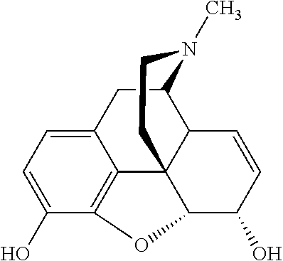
C12=CC=C(O)C3=C1C14C(C(C2)N(C)CC1)C=CC(O)C4O3
